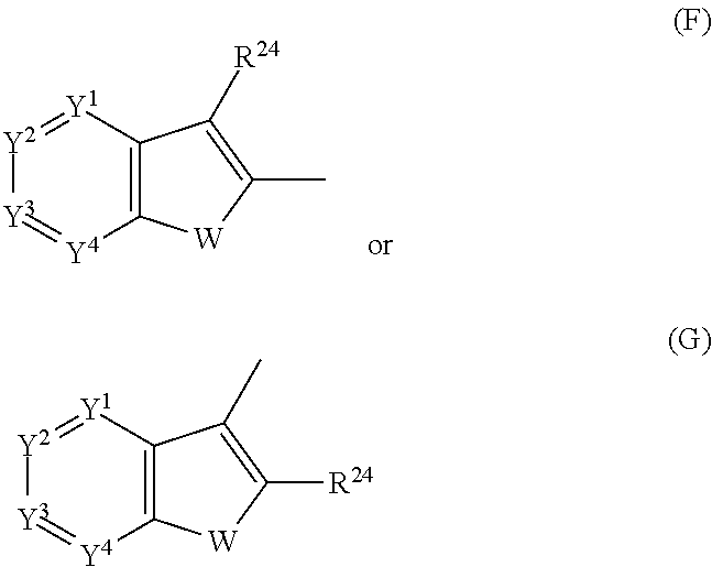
[Y2]1=[Y1]C2=C([Y4]=[Y3]1)[W]C(C)=C2[R24].[Y2]1=[Y1]C2=C([Y4]=[Y3]1)[W]C([R24])=C2C
